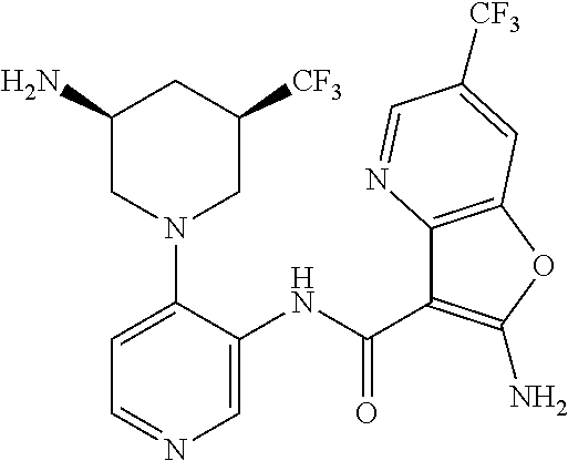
C1(N)CN(C2=CC=NC=C2NC(=O)C2=C(N)OC3=C2N=CC([CF3])=C3)CC([CF3])C1
